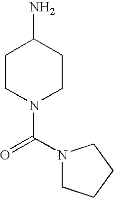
C1CN(C(=O)N2CCCC2)CCC1N
